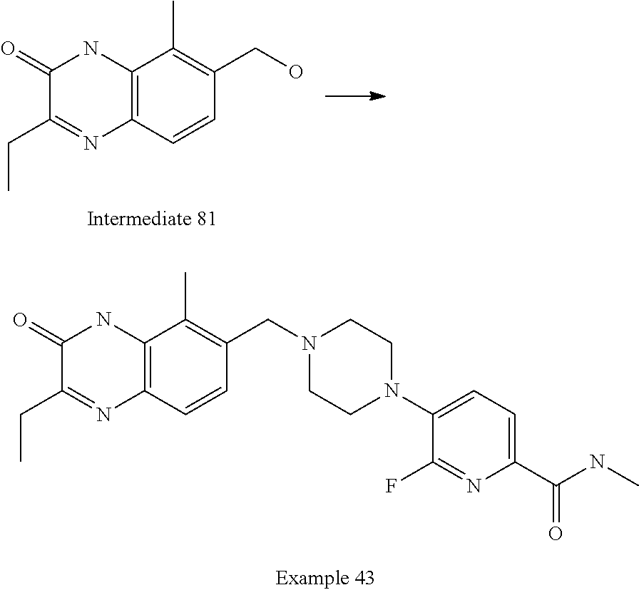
C1(N2CCN(CC3=C(C)C4=C(C=C3)N=C(CC)C(=O)N4)CC2)=CC=C(C(NC)=O)N=C1F.C12=C(C=CC(CO)=C1C)N=C(CC)C(=O)N2
